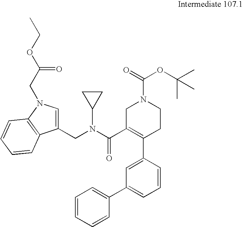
C(N(C(C1=C(C2=CC(C3=CC=CC=C3)=CC=C2)CCN(C(=O)OC(C)(C)C)C1)=O)C1CC1)C1=CN(CC(OCC)=O)C2=C1C=CC=C2
